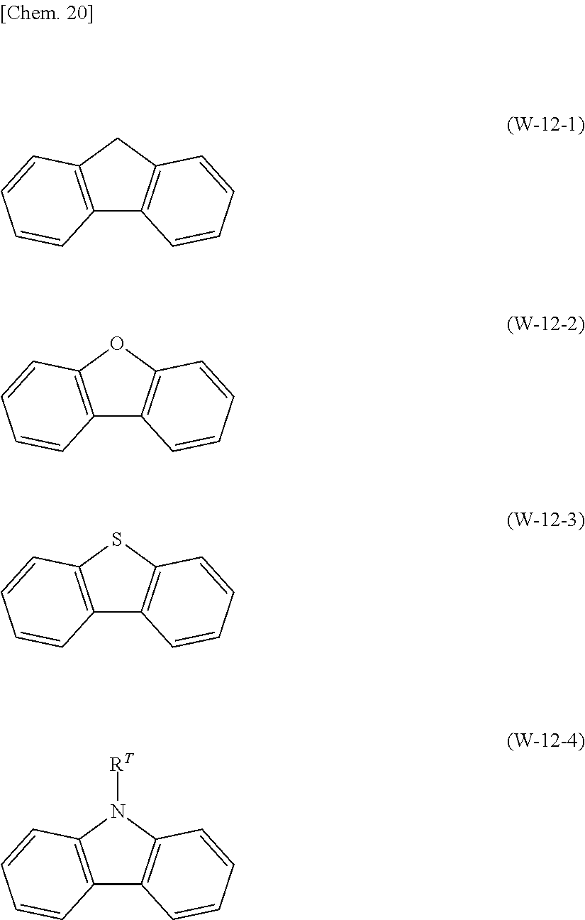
C12=C(CC3=C1C=CC=C3)C=CC=C2.C12=C(OC3=C1C=CC=C3)C=CC=C2.C12=C(SC3=C1C=CC=C3)C=CC=C2.C12=C(N([RT])C3=C1C=CC=C3)C=CC=C2
